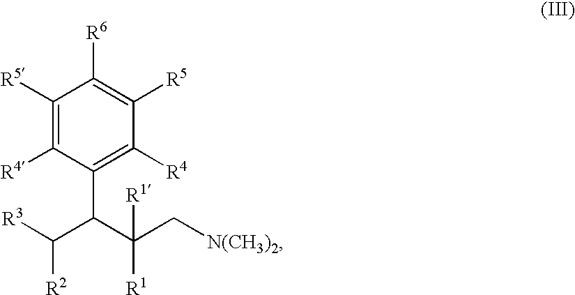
C1([R5])=C([R4])C(C(C(C[N(CH3)2])([R1])[R1])C([R3])[R2])=C([R4])C([R5])=C1[R6]
